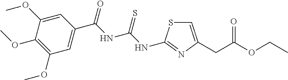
C1=C(CC(OCC)=O)N=C(NC(NC(C2=CC(OC)=C(OC)C(OC)=C2)=O)=S)S1
